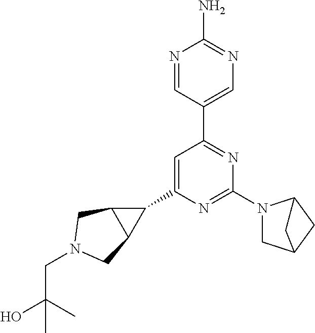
N1=CC(C2=NC(N3CC4CC3C4)=NC(C3C4C3CN(CC(O)(C)C)C4)=C2)=CN=C1N
